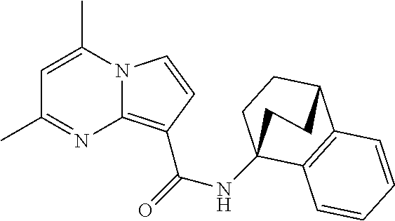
C1=C(C)N2C(=C(C(=O)NC34CCC(C5=C3C=CC=C5)CC4)C=C2)N=C1C
